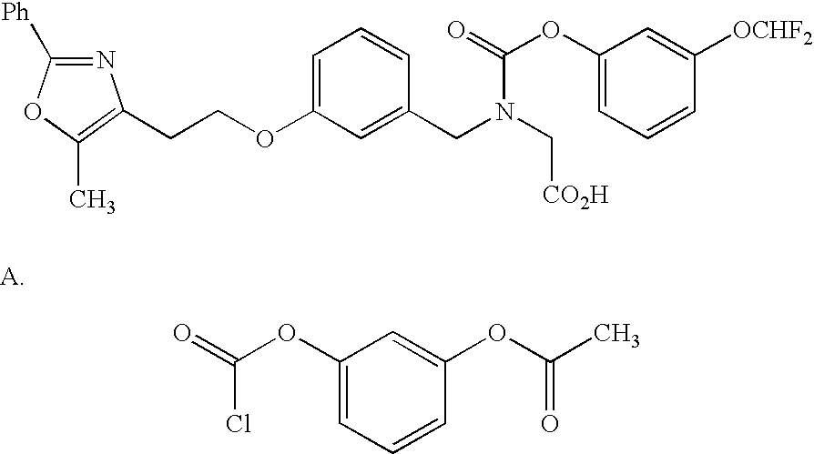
C1(OC(=O)Cl)=CC=CC(OC(C)=O)=C1.N1=C([Ph])OC(C)=C1CCOC1=CC=CC(CN(C(OC2=CC=CC([OCHF2])=C2)=O)C[CO2H])=C1
